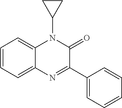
C1=CC=C2C(=C1)N(C1CC1)C(=O)C(C1=CC=CC=C1)=N2
